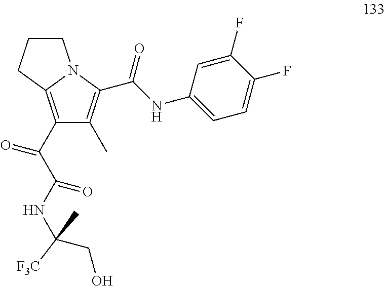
C1(C(=O)C(=O)NC(CO)([F3C])C)=C2N(C(C(NC3=CC=C(F)C(F)=C3)=O)=C1C)CCC2
